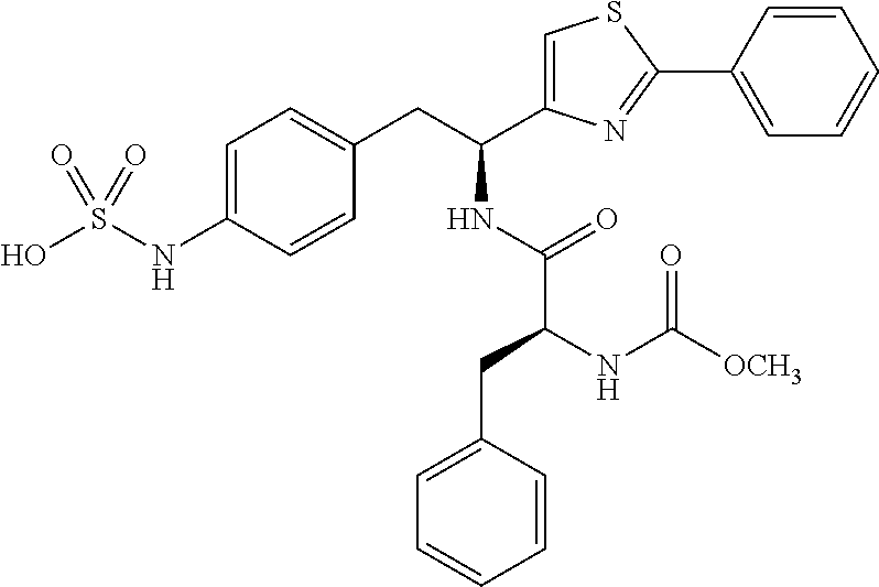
OS(NC1=CC=C(CC(NC(C(CC2=CC=CC=C2)NC([OCH3])=O)=O)C2=CSC(C3=CC=CC=C3)=N2)C=C1)(=O)=O
